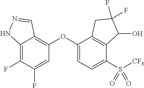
C12=C(F)C(F)=CC(OC3=CC=C(S([CF3])(=O)=O)C4=C3CC(F)(F)C4O)=C1C=NN2
